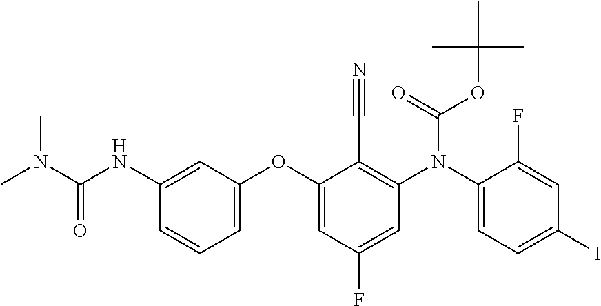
C1(NC(=O)N(C)C)=CC(OC2=CC(F)=CC(N(C3=CC=C(I)C=C3F)C(=O)OC(C)(C)C)=C2C#N)=CC=C1
